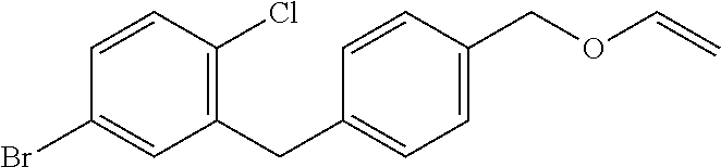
BrC1=CC(CC2=CC=C(COC=C)C=C2)=C(Cl)C=C1
